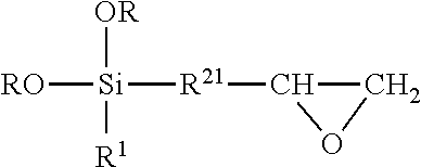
[RO][Si]([OR])([R1])[R21]C1CO1
